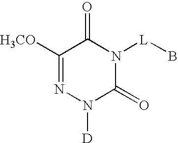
C1([H3CO])=NN([D])C(=O)N([L]B)C1=O
